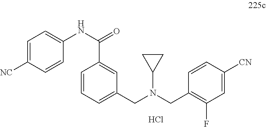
C1=C([NC])C=CC(NC(C2=CC(CN(C3CC3)CC3=C(F)C=C([CN])C=C3)=CC=C2)=O)=C1.Cl
